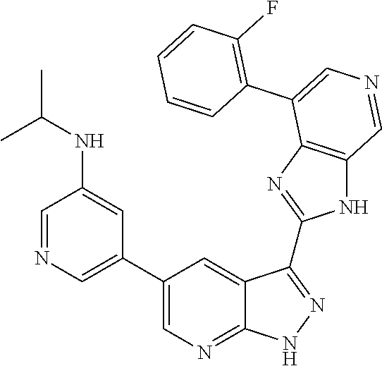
C1=NC=C(C2=CN=C3C(=C2)C(C2=NC4=C(N2)C=NC=C4C2=C(F)C=CC=C2)=NN3)C=C1NC(C)C
